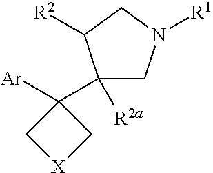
C1(C2([Ar])C[X]C2)([R2a])CN([R1])CC1[R2]
